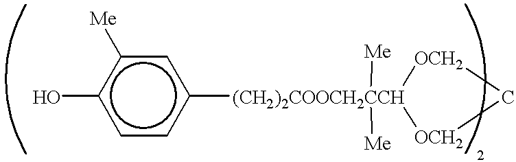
c1(O)ccc([(CH2)2COOCH2CCH]2([Me])([Me])[OCH2]C[OCH2]2)cc1[Me]
